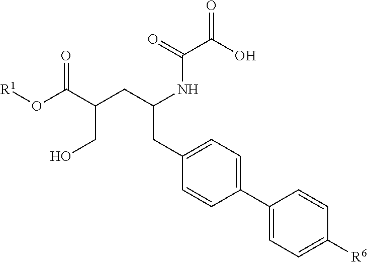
O(C(C(CC(NC(C(O)=O)=O)CC1=CC=C(C2=CC=C([R6])C=C2)C=C1)CO)=O)[R1]
